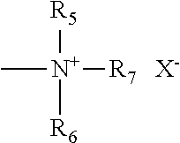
C[N+]([R5])([R6])[R7].[X-]
